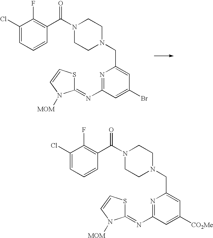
N1=C(N=C2SC=CN2[MOM])C=C(Br)C=C1CN1CCN(C(C2=C(F)C(Cl)=CC=C2)=O)CC1.N1=C(N=C2SC=CN2[MOM])C=C([CO2Me])C=C1CN1CCN(C(C2=C(F)C(Cl)=CC=C2)=O)CC1
